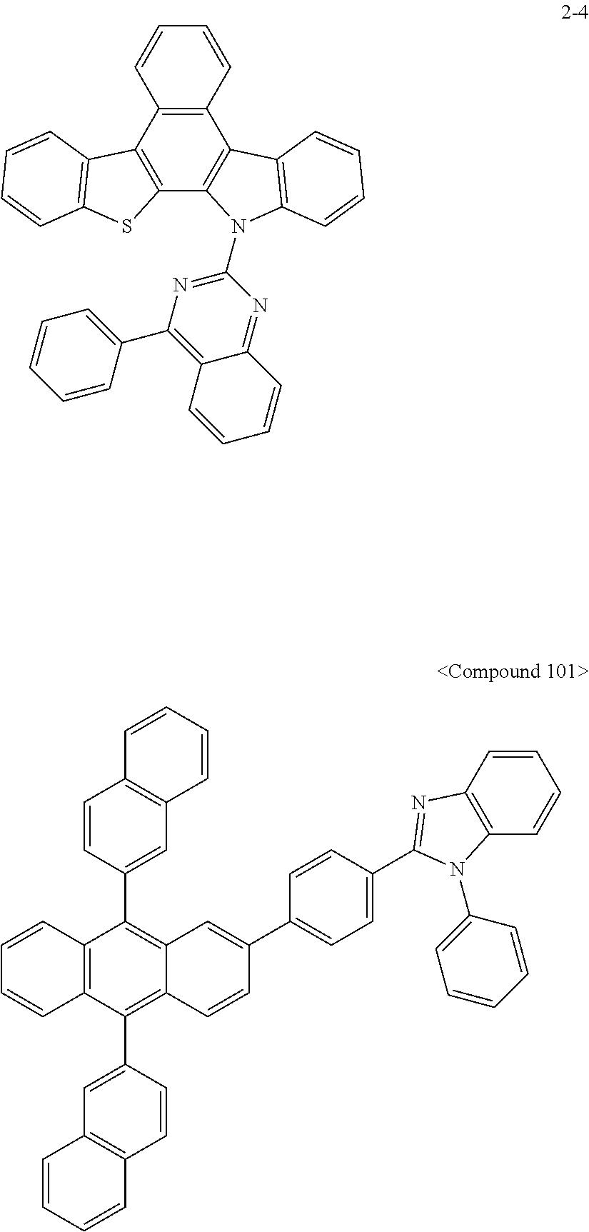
C12=C(C3=C(C4=C1C1=C(N4C4=NC(C5=CC=CC=C5)=C5C(=N4)C=CC=C5)C=CC=C1)SC1=C3C=CC=C1)C=CC=C2.C12=C(C(C3=CC4=C(C=C3)C=CC=C4)=C3C(=C1C1=CC4=C(C=C1)C=CC=C4)C=C(C1=CC=C(C4=NC5=C(C=CC=C5)N4C4=CC=CC=C4)C=C1)C=C3)C=CC=C2
